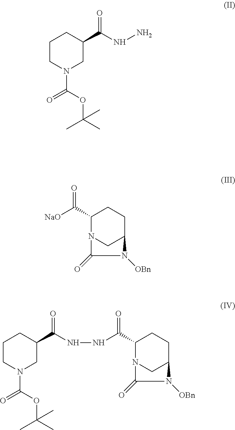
C1CN(C(OC(C)(C)C)=O)CC(C(NN)=O)C1.C1(C([NaO])=O)N2CC(CC1)N([OBn])C2=O.C1CN(C(OC(C)(C)C)=O)CC(C(NNC(=O)C2N3CC(CC2)N([OBn])C3=O)=O)C1
